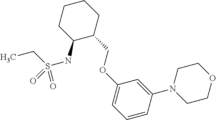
C1(NS(=O)(CC)=O)C(COC2=CC=CC(N3CCOCC3)=C2)CCCC1
